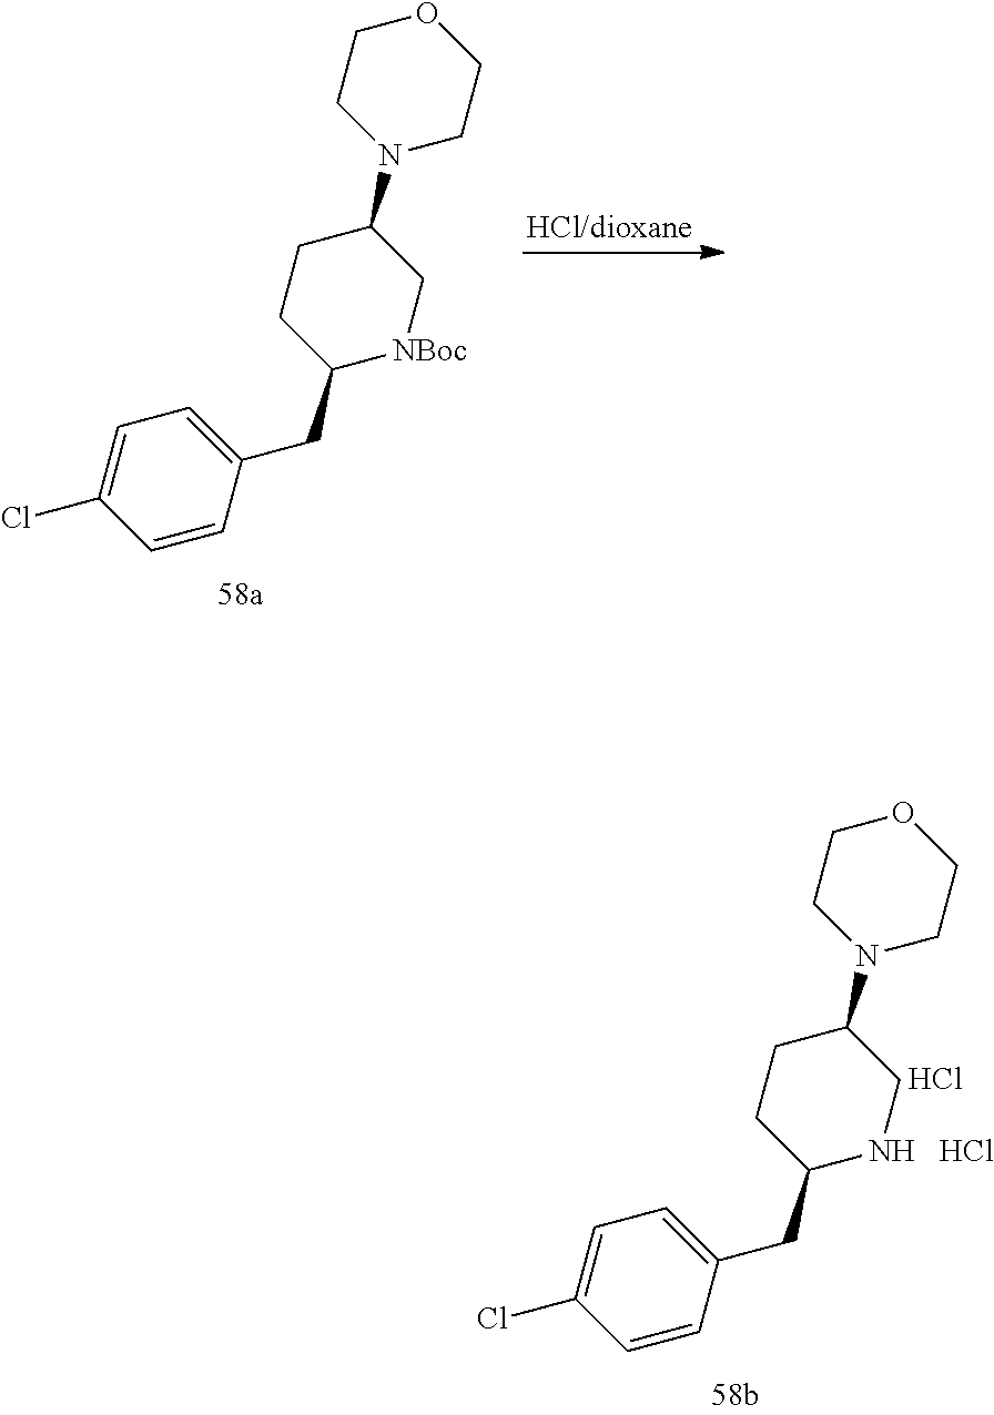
C1=CC(CC2[NH   HCl]CC(N3CCOCC3)CC2)=CC=C1Cl.Cl.C1=CC(CC2[NBoc]CC(N3CCOCC3)CC2)=CC=C1Cl
